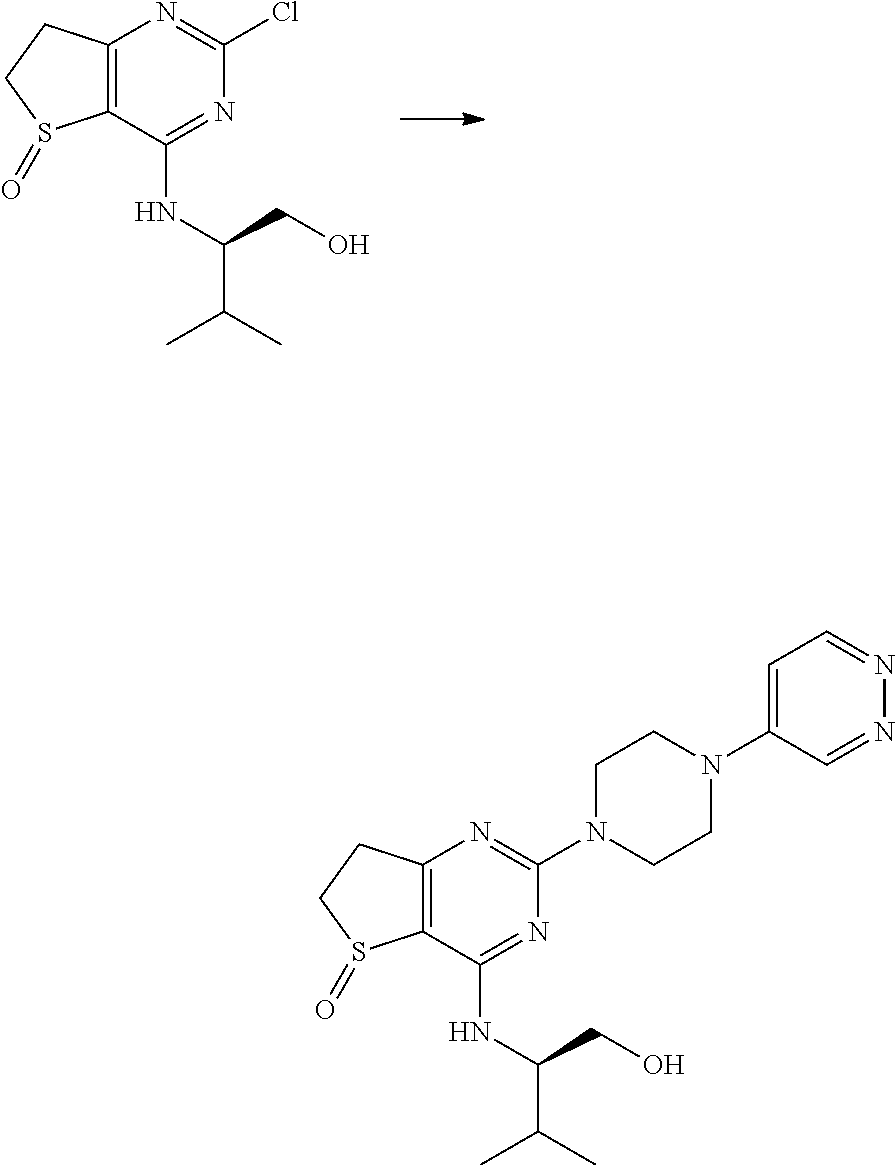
C12=C(C(NC(C(C)C)CO)=NC(Cl)=N1)S(=O)CC2.C12=C(C(NC(CO)C(C)C)=NC(N3CCN(C4=CC=NN=C4)CC3)=N1)S(=O)CC2
